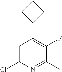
C1=C(Cl)N=C(C)C(F)=C1C1CCC1
